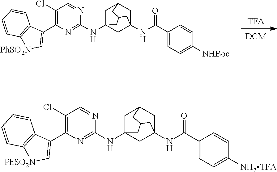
[TFA].[DCM].C1(Cl)=C(C2=C[PhSO2N]C3=C2C=CC=C3)N=C(NC23CC4CC(NC(C5=CC=C([NHBoc])C=C5)=O)(C2)CC(C3)C4)N=C1.C1(Cl)=C(C2=C[PhSO2N]C3=C2C=CC=C3)N=C(NC23CC4CC(NC(C5=CC=C([NH2TFA])C=C5)=O)(C2)CC(C3)C4)N=C1
